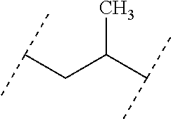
C(CC(C(C)C)C)(C)C
